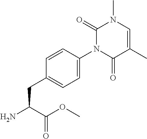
C1(=O)N(C2=CC=C(CC(N)C(OC)=O)C=C2)C(=O)C(C)=CN1C
